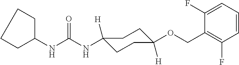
N(C(NC1([H])CCC([H])(OCC2=C(F)C=CC=C2F)CC1)=O)C1CCCC1
